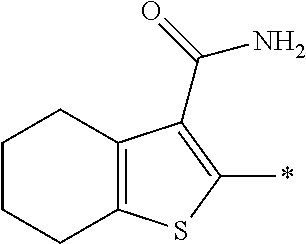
C12=C(SC(*)=C1C(=O)N)CCCC2
